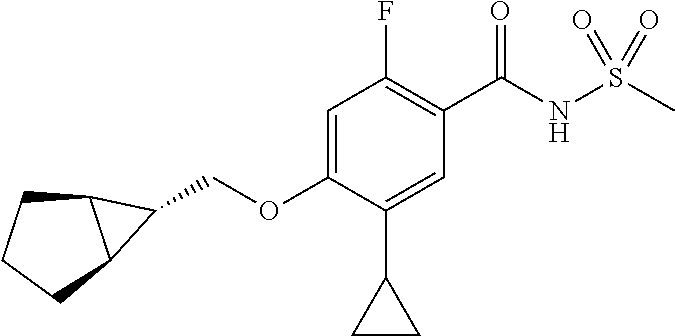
C(OC1=CC(F)=C(C(NS(C)(=O)=O)=O)C=C1C1CC1)C1C2CCCC21
